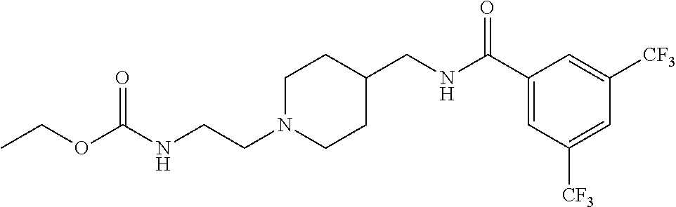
C1N(CCNC(OCC)=O)CCC(CNC(C2=CC([CF3])=CC([CF3])=C2)=O)C1
